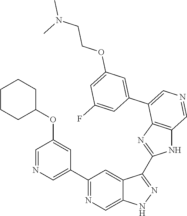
C1(C2=CN=CC(OC3CCCCC3)=C2)=NC=C2C(=C1)C(C1=NC3=C(N1)C=NC=C3C1=CC(OCCN(C)C)=CC(F)=C1)=NN2
